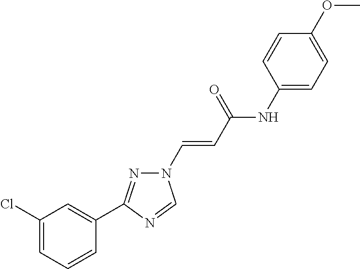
C1(Cl)=CC=CC(C2=NN(C=CC(NC3=CC=C(OC)C=C3)=O)C=N2)=C1
